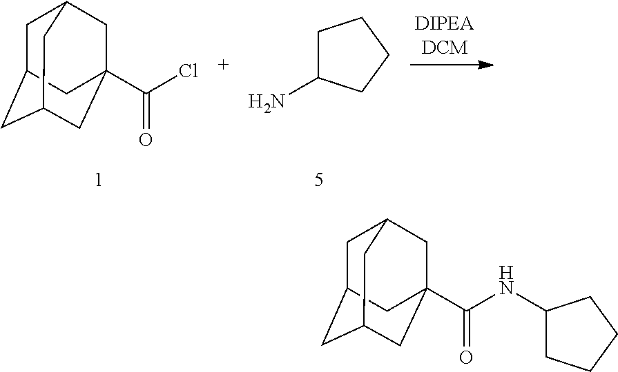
C1C2CC3CC(C(Cl)=O)(CC1C3)C2.C1C(N)CCC1.C1C2CC3CC(C(NC4CCCC4)=O)(CC1C3)C2
